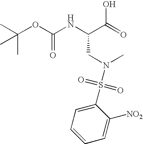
CC(OC(NC(C(=O)O)CN(C)S(C1=CC=CC=C1[NO2])(=O)=O)=O)(C)C
